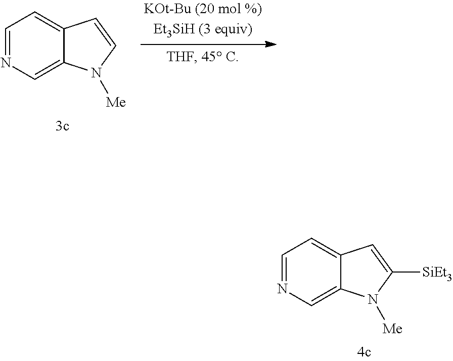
C1=NC=C2C(=C1)C=CN2[Me].C1=NC=C2C(=C1)C=C([SiEt3])N2[Me]
